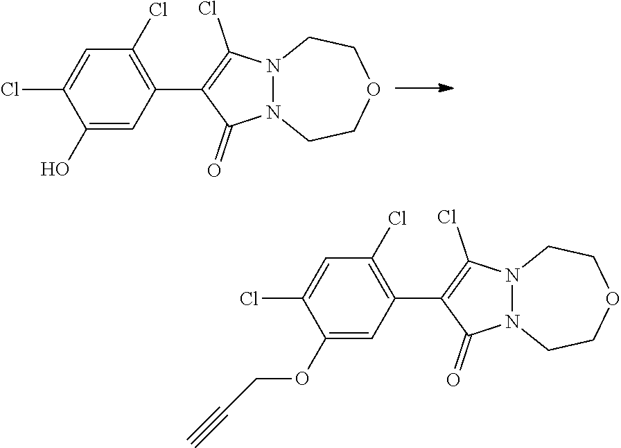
C1=C(Cl)C(O)=CC(C2=C(Cl)N3N(C2=O)CCOCC3)=C1Cl.C1=C(Cl)C(OCC#C)=CC(C2=C(Cl)N3N(C2=O)CCOCC3)=C1Cl
